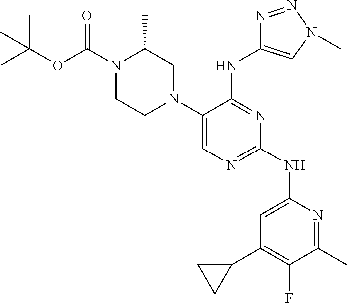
N1(C(OC(C)(C)C)=O)CCN(C2=CN=C(NC3=CC(C4CC4)=C(F)C(C)=N3)N=C2NC2=CN(C)N=N2)CC1C
